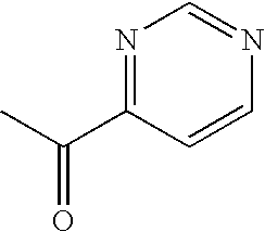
N1=C(C(C)=O)C=CN=C1
